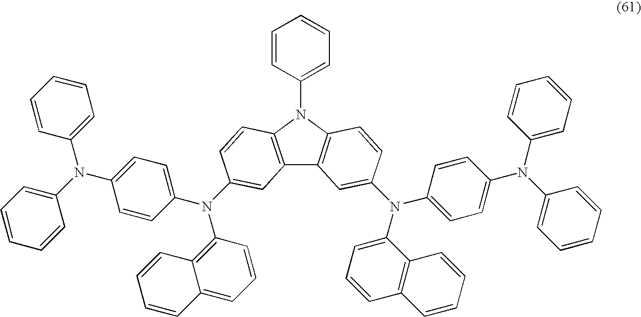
C12=C(N(C3=CC=CC=C3)C3=C1C=C(N(C1=CC=CC4=C1C=CC=C4)C1=CC=C(N(C4=CC=CC=C4)C4=CC=CC=C4)C=C1)C=C3)C=CC(N(C1=CC=C(N(C3=CC=CC=C3)C3=CC=CC=C3)C=C1)C1=C3C(=CC=C1)C=CC=C3)=C2
